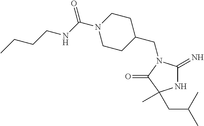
C1C(CN2C(=N)NC(C)(CC(C)C)C2=O)CCN(C(NCCCC)=O)C1
